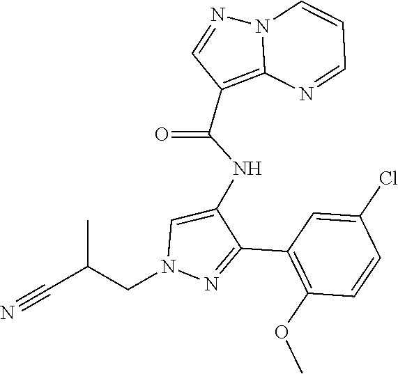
N12C(=C(C(NC3=CN(CC(C#N)C)N=C3C3=C(OC)C=CC(Cl)=C3)=O)C=N1)N=CC=C2
